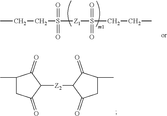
C1([Z2]C2C(=O)CC(C)C2=O)C(=O)C(C)CC1=O.CCCS(=O)([Z1]S(=O)(CCC)=O)=O
